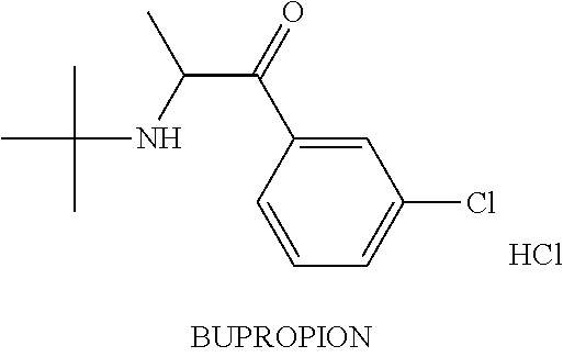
C1=C(C(=O)C(C)NC(C)(C)C)C=CC=C1Cl.Cl
